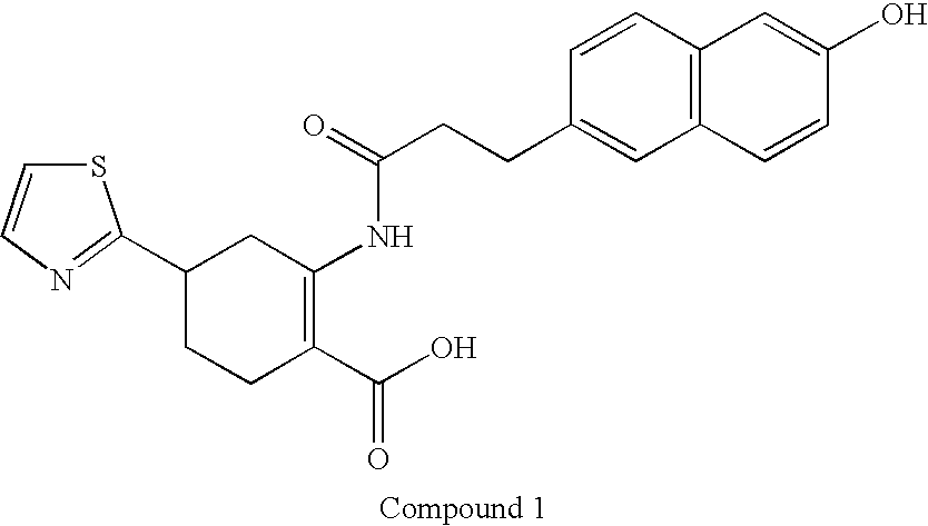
S1C=CN=C1C1CCC(C(O)=O)=C(NC(=O)CCC2=CC3=C(C=C2)C=C(O)C=C3)C1
